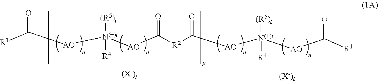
[R1]C([AO][N(+)t]([AO]C([R2]C([AO][N(+)t]([AO]C([R1])=O)([(R5)t])[R4])=O)=O)([(R5)t])[R4])=O
